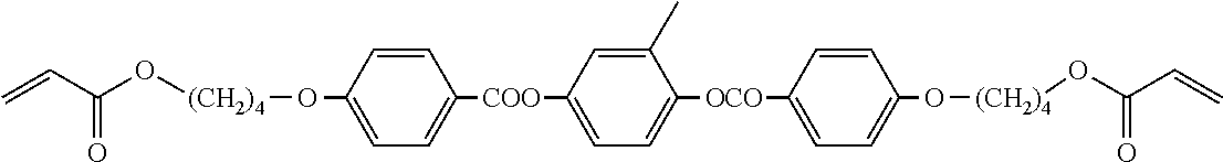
C=CC(O[(CH2)4]OC1=CC=C([COO]C2=CC=C([OCO]C3=CC=C(O[(CH2)4]OC(C=C)=O)C=C3)C(C)=C2)C=C1)=O
